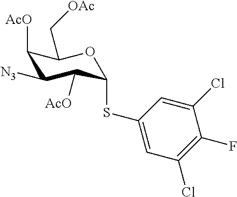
C1([AcO])C([N3])C([AcO])C(SC2=CC(Cl)=C(F)C(Cl)=C2)OC1C[OAc]
